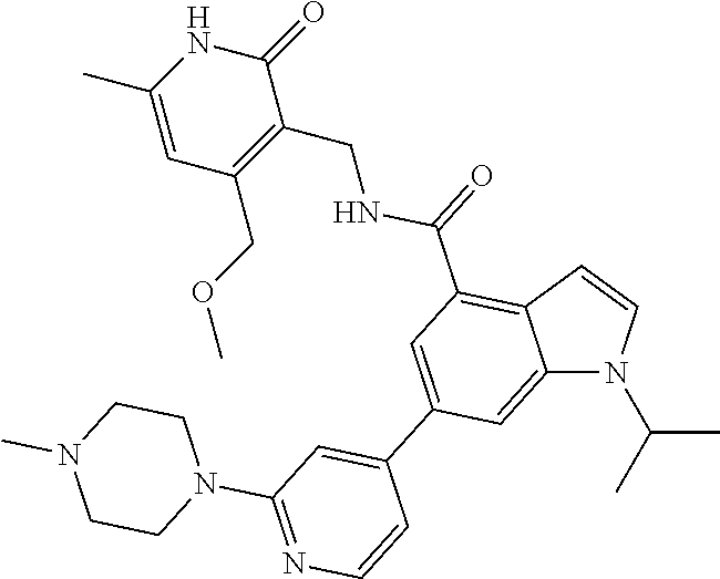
C12=CC(C3=CC(N4CCN(C)CC4)=NC=C3)=CC(C(NCC3=C(COC)C=C(C)NC3=O)=O)=C1C=CN2C(C)C
